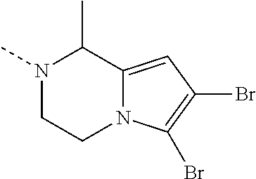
N1(C)CCN2C(=CC(Br)=C2Br)C1C
